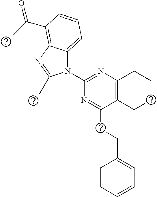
C1(N2C3=CC=CC(C(=O)C)=C3N=C2C)=NC2=C(C(CCC3=CC=CC=C3)=N1)CCCC2
